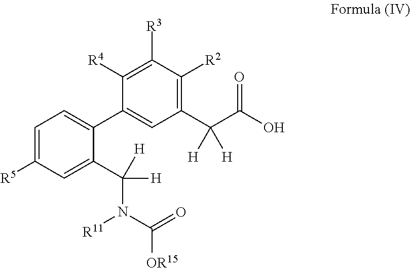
C1=C([R5])C=C(C([H])([H])N(C(=O)[OR15])[R11])C(C2=CC(C(C(O)=O)([H])[H])=C([R2])C([R3])=C2[R4])=C1
